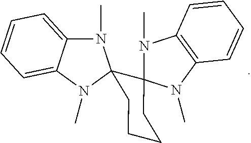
N1(C)C2=CC=CC=C2N(C)C12C1(N(C)C3=C(N1C)C=CC=C3)CCCC2
